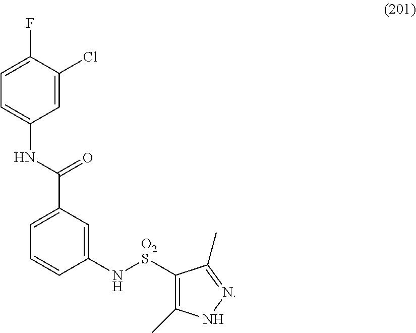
N([O2S]C1=C(C)NN=C1C)C1=CC(C(NC2=CC=C(F)C(Cl)=C2)=O)=CC=C1
